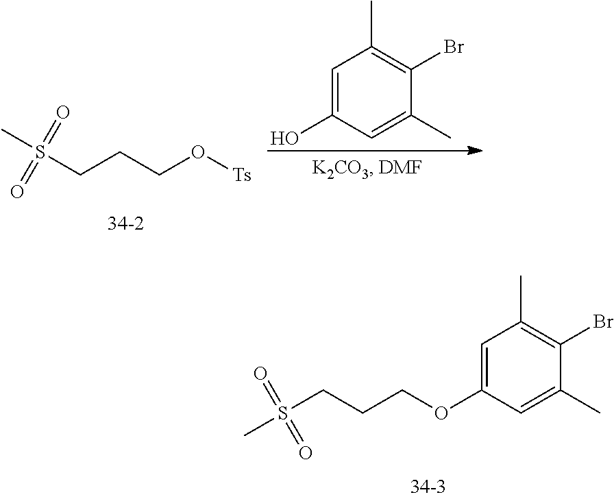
CS(CCCO[Ts])(=O)=O.C1=C(O)C=C(C)C(Br)=C1C.CS(CCCOC1=CC(C)=C(Br)C(C)=C1)(=O)=O
